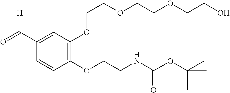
C1(C([H])=O)=CC(OCCOCCOCCO)=C(OCCNC(OC(C)(C)C)=O)C=C1
